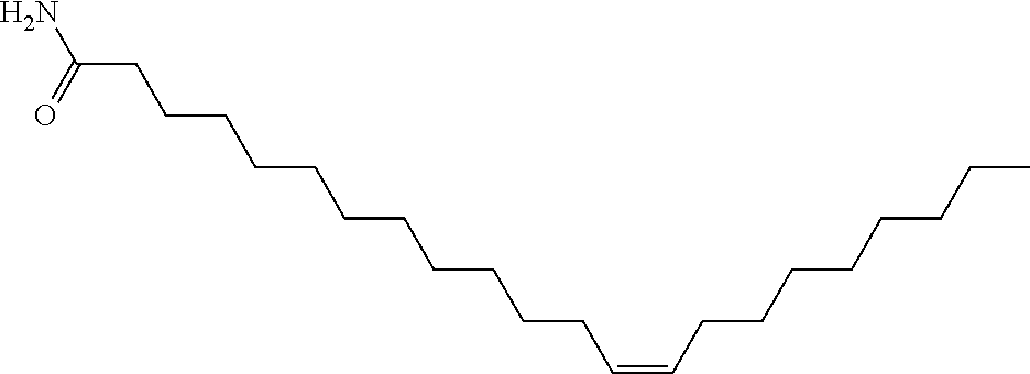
NC(CCCCCCCCCCCC=CCCCCCCCC)=O
